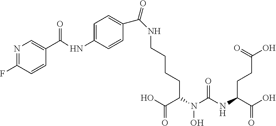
C(CC(C(O)=O)N(C(NC(C(O)=O)CCC(O)=O)=O)O)CCNC(=O)C1=CC=C(NC(C2=CN=C(F)C=C2)=O)C=C1
